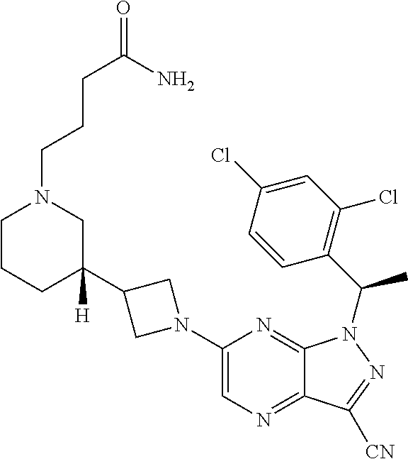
C1CCC(C2CN(C3=CN=C4C(=N3)N(C(C3=C(Cl)C=C(Cl)C=C3)C)N=C4[CN])C2)([H])CN1CCCC(=O)N
